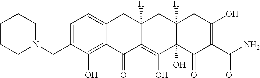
C1(CN2CCCCC2)=CC=C2C(=C1O)C(=O)C1=C(O)C3(O)C([H])(CC1([H])C2)CC(O)=C(C(N)=O)C3=O
